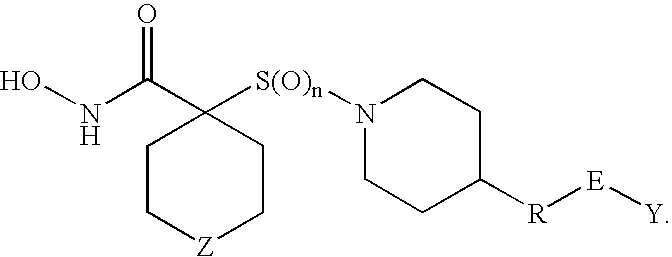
C1C[Z]CCC1(C(NO)=O)[S(O)n]N1CCC([R][E][Y])CC1
